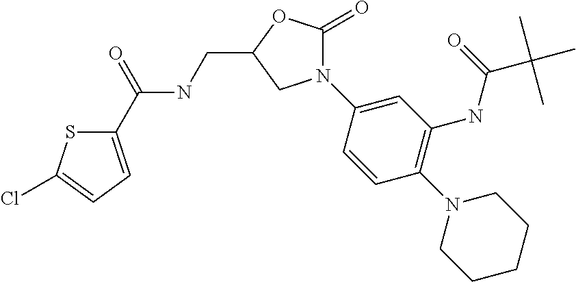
C1(C(=O)NCC2OC(=O)N(C3=CC(NC(C(C)(C)C)=O)=C(N4CCCCC4)C=C3)C2)=CC=C(Cl)S1
